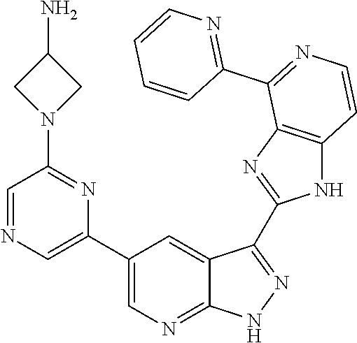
C1=NC=C(C2=CN=C3C(=C2)C(C2=NC4=C(N2)C=CN=C4C2=NC=CC=C2)=N[N H]3)N=C1N1CC(N)C1
